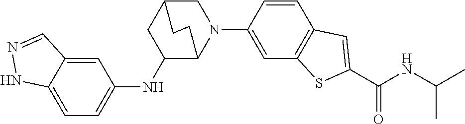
C1=CC(N2CC3CC(NC4=CC=C5C(=C4)C=NN5)C2CC3)=CC2=C1C=C(C(NC(C)C)=O)S2
